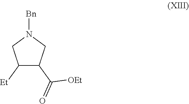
C1([Et])C(C([OEt])=O)CN([Bn])C1
